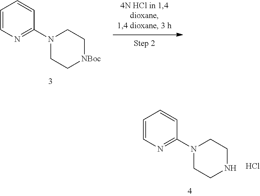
C1=CN=C(N2CCNCC2)C=C1.Cl.C1=CN=C(N2CC[NBoc]CC2)C=C1
